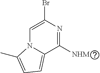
C1=C(Br)N=C([NHM])C2=CC=C(C)N12
